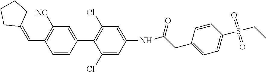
C1=C(NC(CC2=CC=C(S(CC)(=O)=O)C=C2)=O)C=C(Cl)C(C2=CC([NC])=C(C=C3CCCC3)C=C2)=C1Cl
